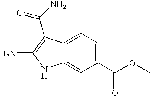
C1(C(OC)=O)=CC=C2C(=C1)NC(N)=C2C(N)=O
